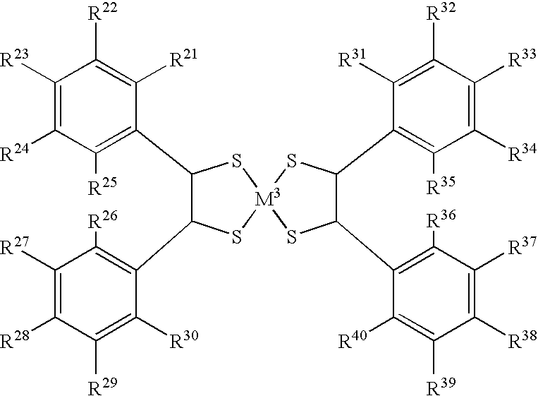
C1([R23])=C([R24])C([R25])=C(C2C(C3=C([R26])C([R27])=C([R28])C([R29])=C3[R30])S[M3]3(S2)SC(C2=C([R36])C([R37])=C([R38])C([R39])=C2[R40])C(C2=C([R35])C([R34])=C([R33])C([R32])=C2[R31])S3)C([R21])=C1[R22]
